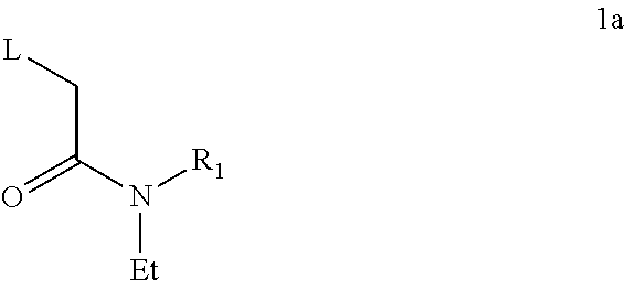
C(C(N([Et])[R1])=O)[L]
